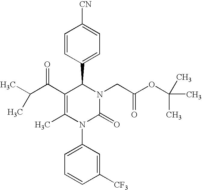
C1(C(C(C)C)=O)=C(C)N(C2=CC=CC([CF3])=C2)C(=O)N(CC(OC(C)(C)C)=O)C1C1=CC=C([CN])C=C1
